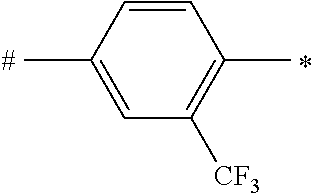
C1=CC(C)=CC([CF3])=C1C
